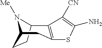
C12CCC(N1[Me])CC1=C2C([CN])=C(N)S1
